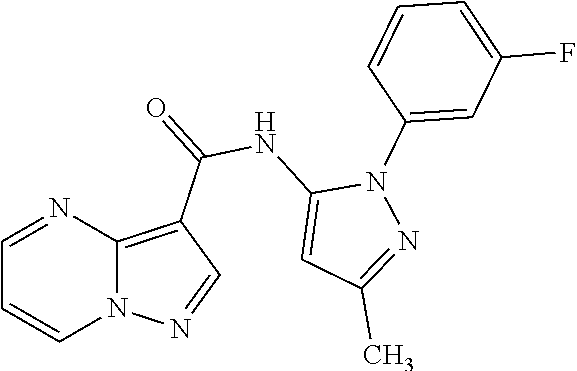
N12C(=C(C(=O)NC3=CC(C)=NN3C3=CC(F)=CC=C3)C=N1)N=CC=C2
